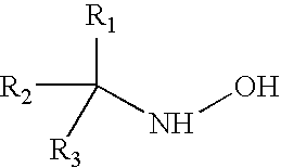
[R2]C(NO)([R1])[R3]
